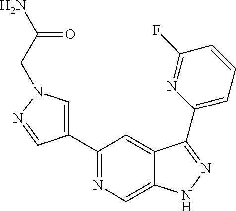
C1(C2=CN(CC(N)=O)N=C2)=NC=C2C(=C1)C(C1=CC=CC(F)=N1)=NN2
